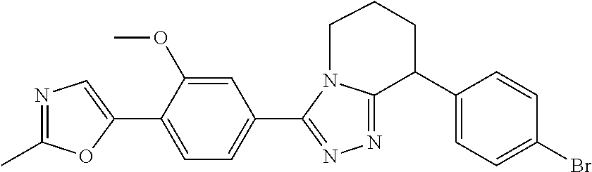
C1(C2=CN=C(C)O2)=CC=C(C2=NN=C3N2CCCC3C2=CC=C(Br)C=C2)C=C1OC
